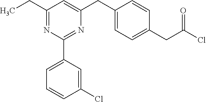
C1(CC)=NC(C2=CC=CC(Cl)=C2)=NC(CC2=CC=C(CC(Cl)=O)C=C2)=C1
